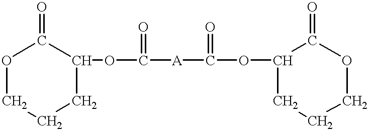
O1CCCC(OC(=O)[A]C(=O)OC2CCCOC2=O)C1=O
